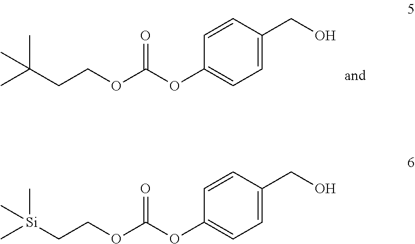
C(CCOC(OC1=CC=C(CO)C=C1)=O)(C)(C)C.[Si](CCOC(OC1=CC=C(CO)C=C1)=O)(C)(C)C
